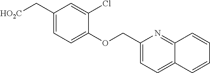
C1(C[HO2C])=CC=C(OCC2=CC=C3C(=N2)C=CC=C3)C(Cl)=C1
